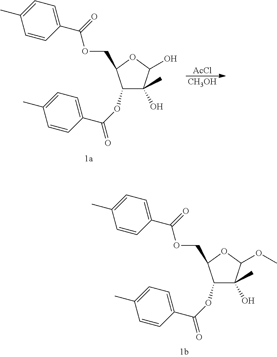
[AcCl].[CH3OH].O(C1C(O)(C)C(O)OC1COC(C1=CC=C(C)C=C1)=O)C(C1=CC=C(C)C=C1)=O.O(C1C(O)(C)C(OC)OC1COC(C1=CC=C(C)C=C1)=O)C(C1=CC=C(C)C=C1)=O
